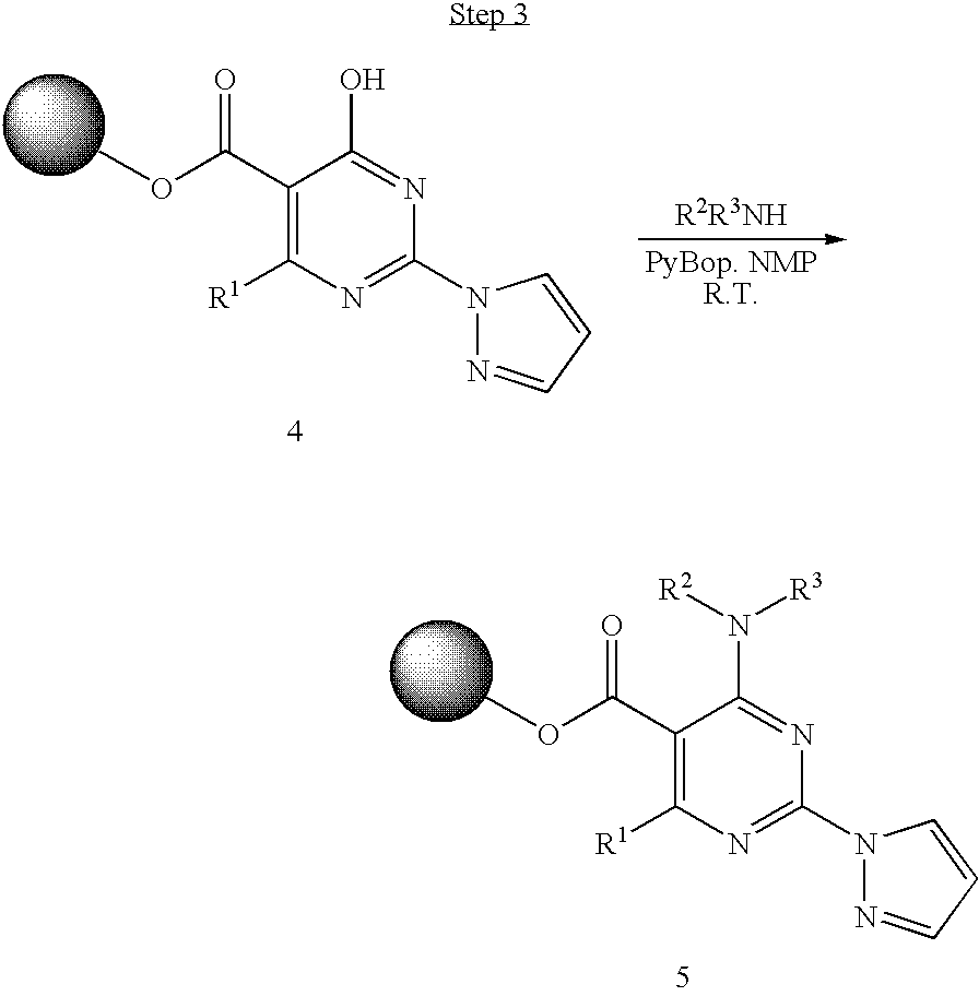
COC(C1=C([R1])N=C(N2N=CC=C2)N=C1N([R2])[R3])=O.COC(C1=C([R1])N=C(N2N=CC=C2)N=C1O)=O
